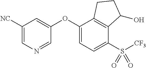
C1([NC])=CN=CC(OC2=CC=C(S([CF3])(=O)=O)C3=C2CCC3O)=C1
